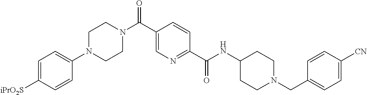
C1(N2CCN(C(C3=CN=C(C(NC4CCN(CC5=CC=C([CN])C=C5)CC4)=O)C=C3)=O)CC2)=CC=C([iPrO2S])C=C1
